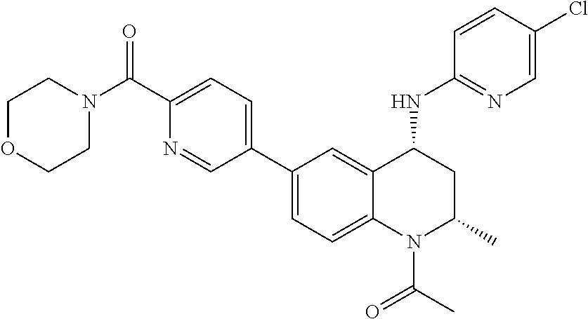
N1(C(C2=CC=C(C3=CC=C4C(=C3)C(NC3=NC=C(Cl)C=C3)CC(C)N4C(C)=O)C=N2)=O)CCOCC1
